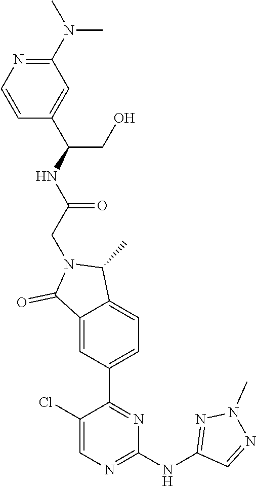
C12=CC(C3=NC(NC4=NN(C)N=C4)=NC=C3Cl)=CC=C1C(C)N(CC(NC(CO)C1=CC(N(C)C)=NC=C1)=O)C2=O
